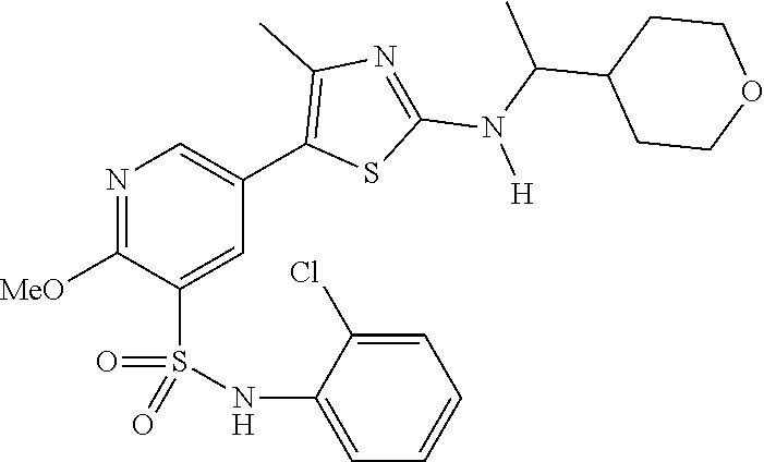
N1=C([MeO])C(S(NC2=CC=CC=C2Cl)(=O)=O)=CC(C2=C(C)N=C(N(C(C)C3CCOCC3)[H])S2)=C1
